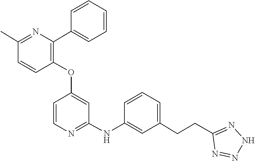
C1(C)=NC(C2=CC=CC=C2)=C(OC2=CC(NC3=CC(CCC4=NNN=N4)=CC=C3)=NC=C2)C=C1
